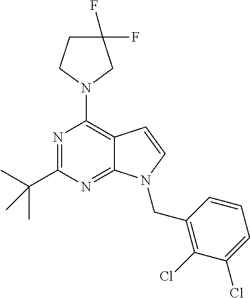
N1=C(C(C)(C)C)N=C2C(=C1N1CC(F)(F)CC1)C=CN2CC1=C(Cl)C(Cl)=CC=C1
